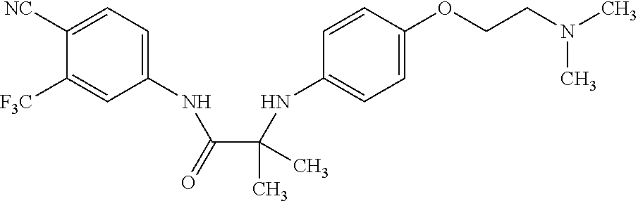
C1(NC(C(NC2=CC=C(OCCN(C)C)C=C2)(C)C)=O)=CC=C([NC])C([F3C])=C1
